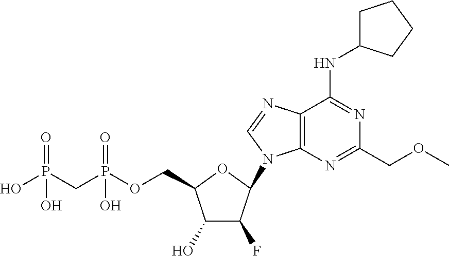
C1(O)C(F)C(N2C3=C(N=C2)C(NC2CCCC2)=NC(COC)=N3)OC1COP(CP(O)(=O)O)(=O)O
